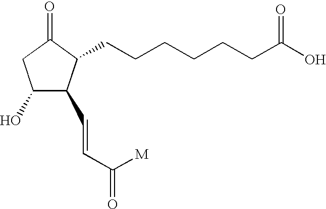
C1(O)C(C=CC(=O)[M])C(CCCCCCC(O)=O)C(=O)C1
